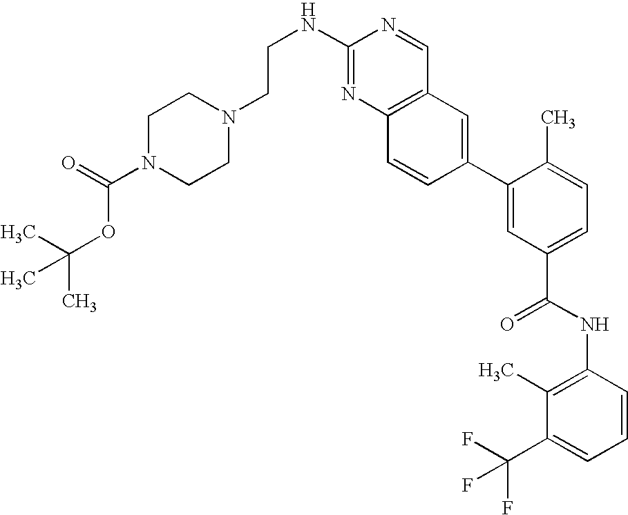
N1(CCNC2=NC3=C(C=N2)C=C(C2=CC(C(NC4=C(C)C(C(F)(F)F)=CC=C4)=O)=CC=C2C)C=C3)CCN(C(=O)OC(C)(C)C)CC1
